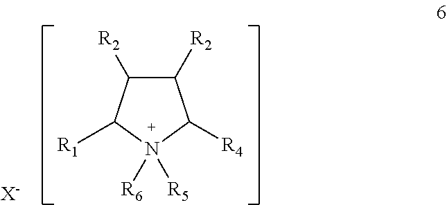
C1([R2])C([R2])C([R1])N([R6])([R5])C1[R4].[X-]
